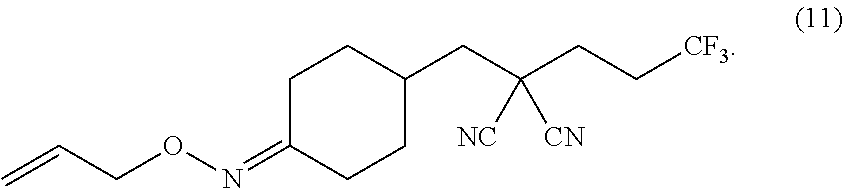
C1C(=NOCC=C)CCC(CC(CC[CF3])([NC])[CN])C1
